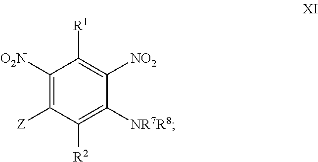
C1([O2N])=C([Z])C([R2])=C([NR7R8])C([NO2])=C1[R1]
